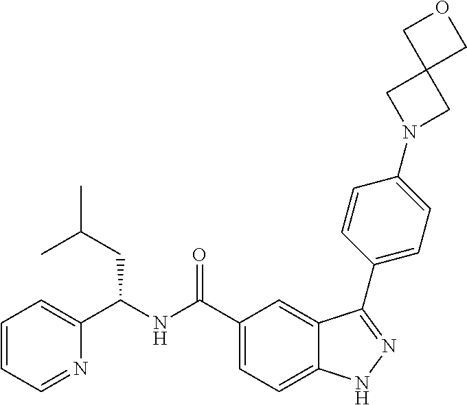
C1=CC=NC(C(NC(C2=CC=C3C(=C2)C(C2=CC=C(N4CC5(C4)COC5)C=C2)=NN3)=O)CC(C)C)=C1
